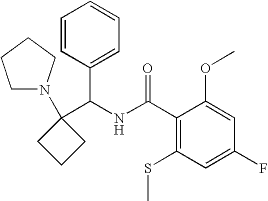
C1(C(NC(C2=C(SC)C=C(F)C=C2OC)=O)C2=CC=CC=C2)(N2CCCC2)CCC1
